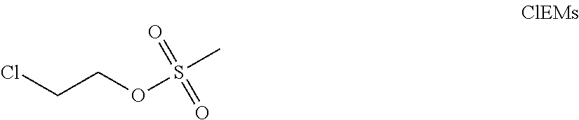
ClCCOS(C)(=O)=O
